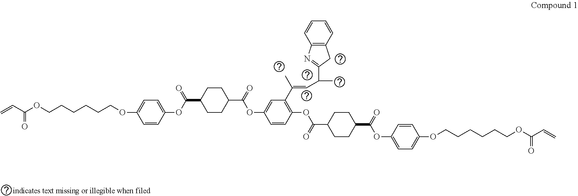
C=CC(OCCCCCCOC1=CC=C(OC(C2CCC(C(=O)OC3=CC(C(C)=CC(C)C4=NC5=C(C4)C=CC=C5)=C(OC(C4CCC(C(=O)OC5=CC=C(OCCCCCCOC(C=C)=O)C=C5)CC4)=O)C=C3)CC2)=O)C=C1)=O
